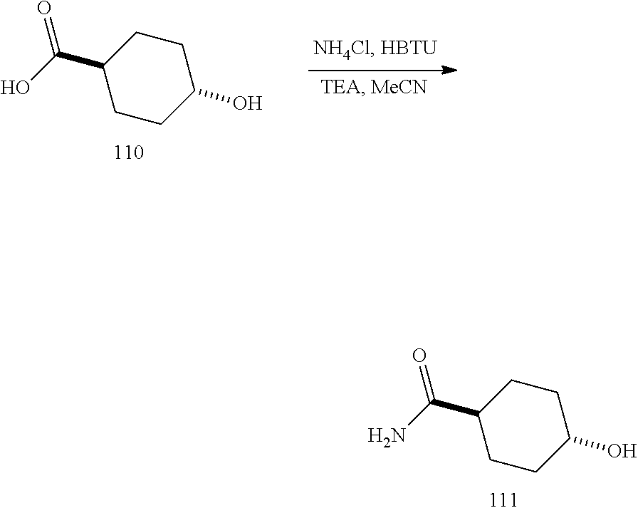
C1CC(O)CCC1C(N)=O.C1CC(O)CCC1C(O)=O
